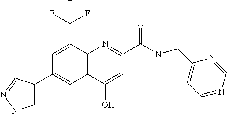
C12=C(N=C(C(=O)NCC3=CC=NC=N3)C=C1O)C(C(F)(F)F)=CC(C1=CNN=C1)=C2
